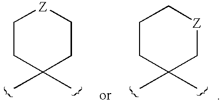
C1CC(C)(C)CC[Z]1.C1CC(C)(C)C[Z]C1
